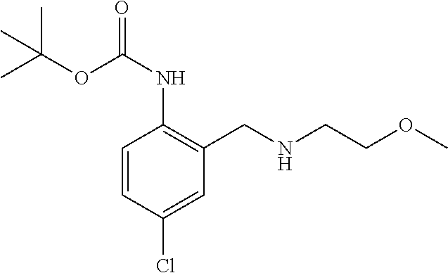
C1=CC(Cl)=CC(CNCCOC)=C1NC(OC(C)(C)C)=O
